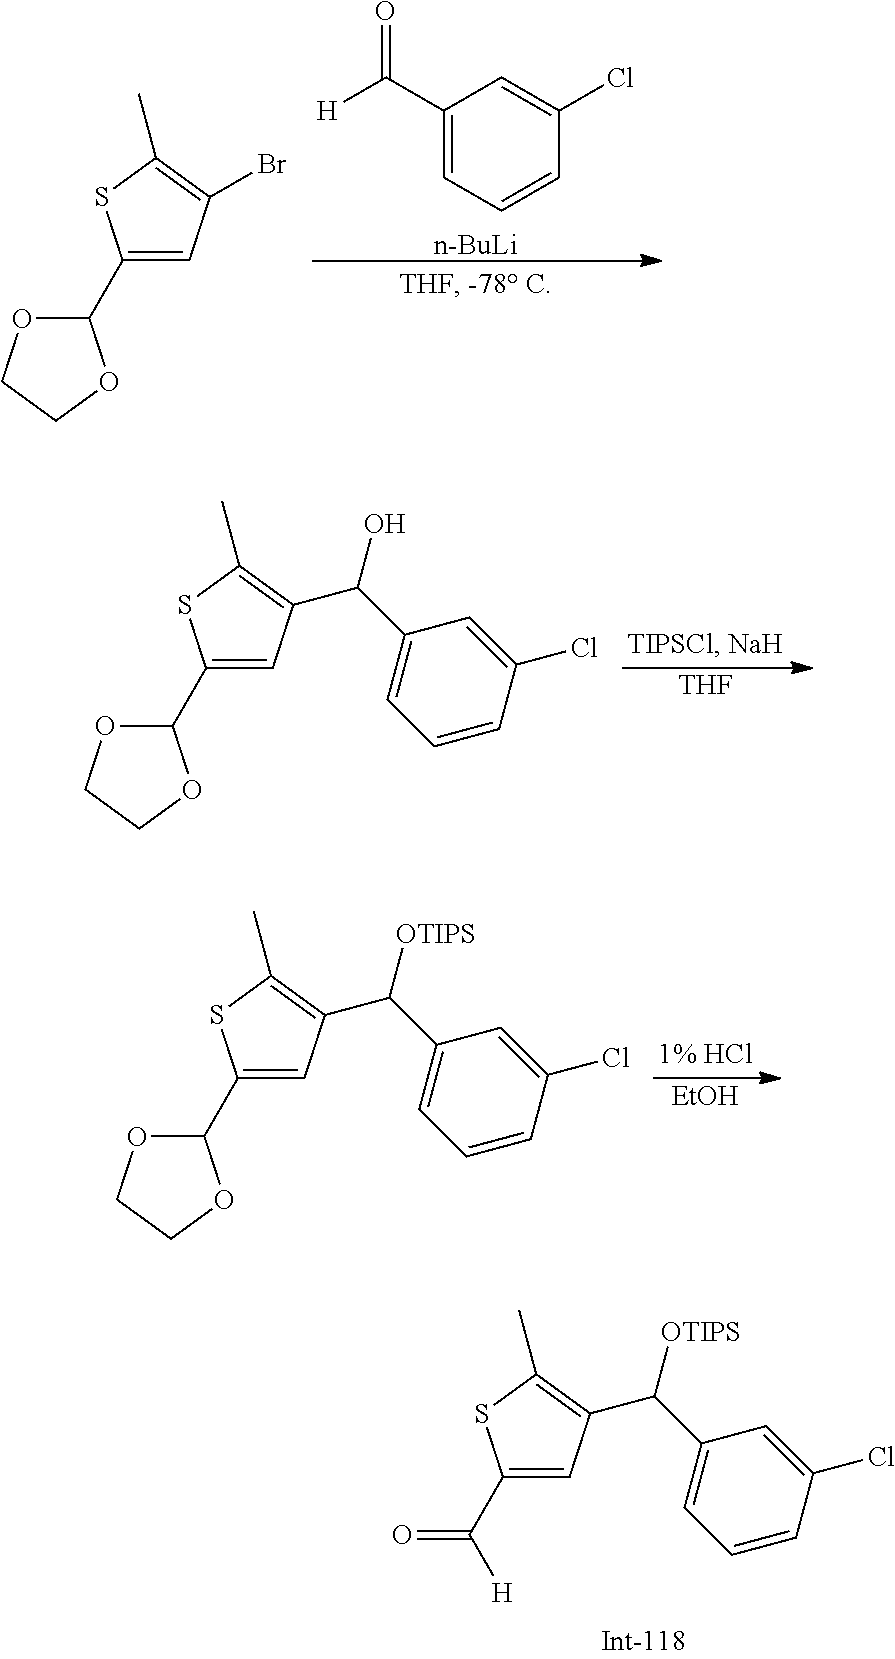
C1(C([H])=O)=CC(C(C2=CC=CC(Cl)=C2)[OTIPS])=C(C)S1.C1(C2OCCO2)=CC(Br)=C(C)S1.C1(C([H])=O)=CC=CC(Cl)=C1.[n-BuLi].C1(C2OCCO2)=CC(C(C2=CC=CC(Cl)=C2)O)=C(C)S1.[THF].C1(C2OCCO2)=CC(C(C2=CC=CC(Cl)=C2)[OTIPS])=C(C)S1.[EtOH]
